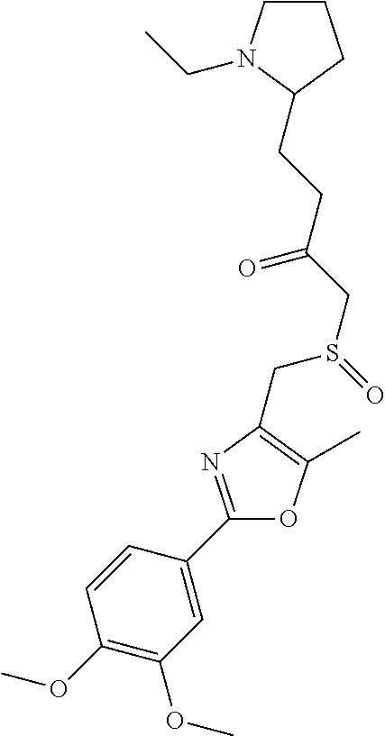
C1=CC(C2=NC(CS(CC(=O)CCC3N(CC)CCC3)=O)=C(C)O2)=CC(OC)=C1OC
